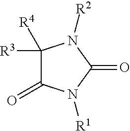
C1([R3])([R4])C(=O)N([R1])C(=O)N1[R2]
